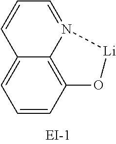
C12=CC=CC3=C1N(=CC=C2)[Li]O3
